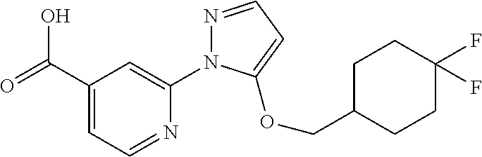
OC(C1=CC=NC(N2N=CC=C2OCC2CCC(F)(F)CC2)=C1)=O
